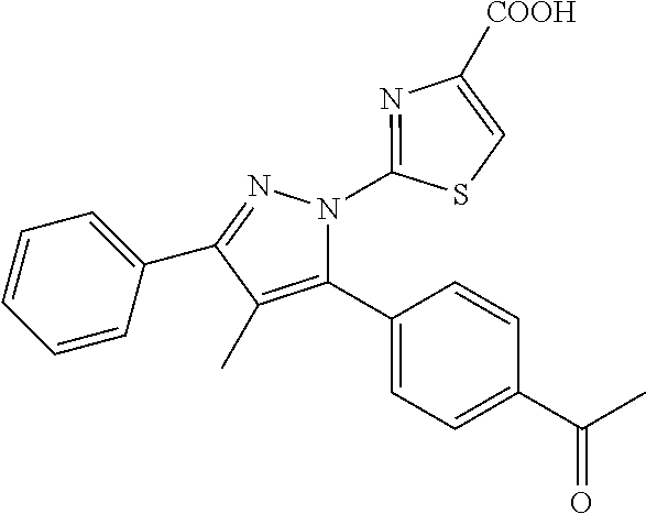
C1=CC=C(C2=NN(C3=NC([COOH])=CS3)C(C3=CC=C(C(C)=O)C=C3)=C2C)C=C1
